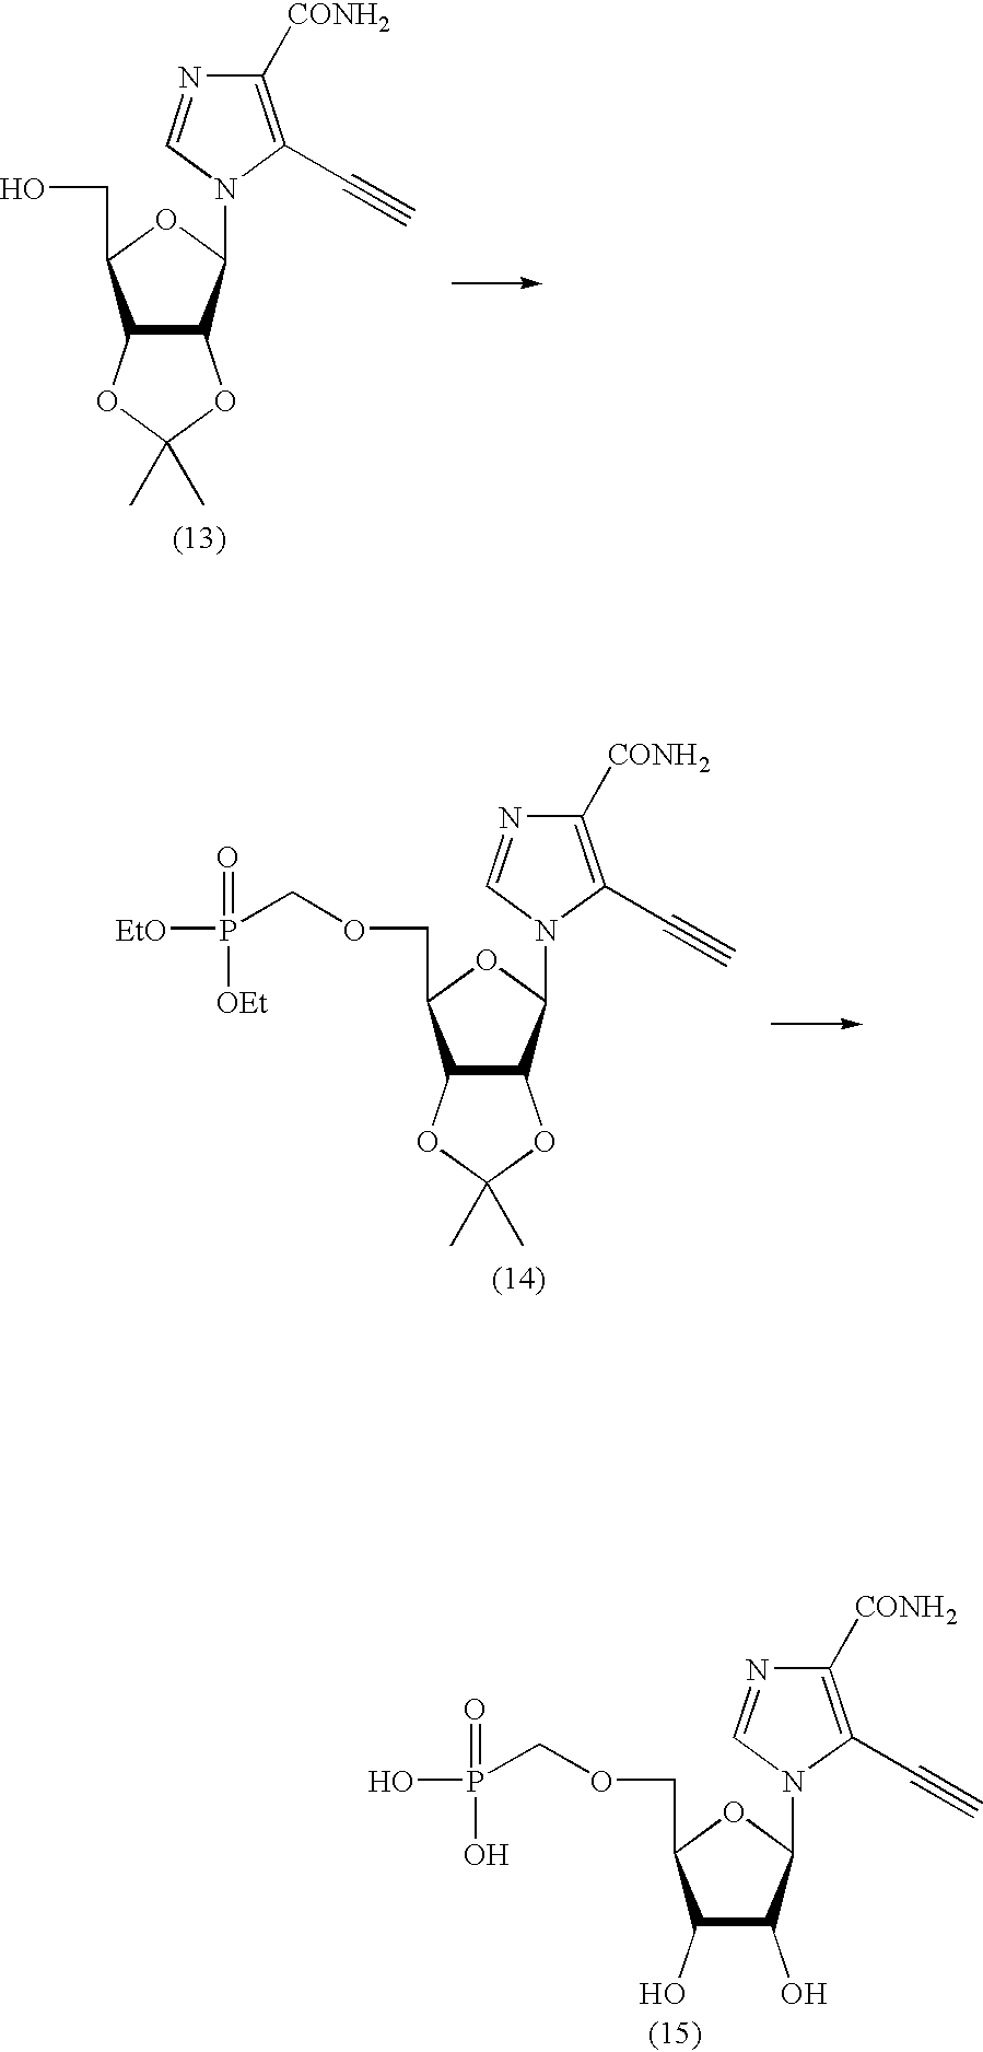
C12C(C(N3C=NC([CONH2])=C3C#C)OC1CO)OC(C)(C)O2.C12C(C(N3C=NC([CONH2])=C3C#C)OC1COCP(=O)([OEt])[EtO])OC(C)(C)O2.C1(O)C(O)C(N2C=NC([CONH2])=C2C#C)OC1COCP(=O)(O)O
